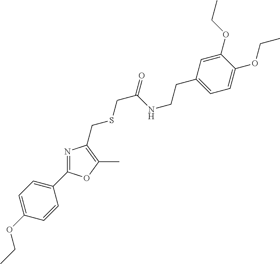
CCOC1=CC=C(C2=NC(CSCC(NCCC3=CC=C(OCC)C(OCC)=C3)=O)=C(C)O2)C=C1
